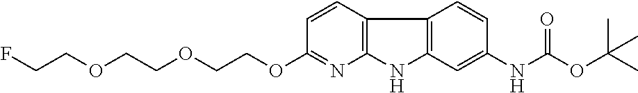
FCCOCCOCCOC1=NC2=C(C=C1)C1=C(N2)C=C(NC(OC(C)(C)C)=O)C=C1
